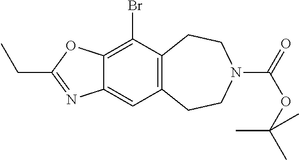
C12=C(CCN(C(=O)OC(C)(C)C)CC1)C=C1C(=C2Br)OC(CC)=N1
